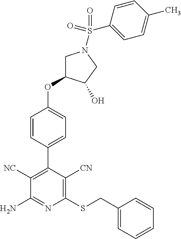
C1(C2=C([NC])C(N)=NC(SCC3=CC=CC=C3)=C2[CN])=CC=C(OC2CN(S(C3=CC=C(C)C=C3)(=O)=O)CC2O)C=C1
